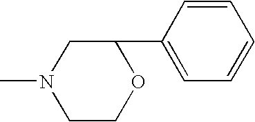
C1COC(C2=CC=CC=C2)CN1C
